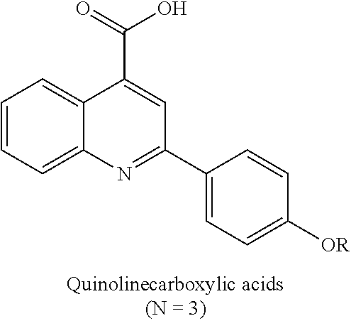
C1=CC=C2C(=C1)C(C(=O)O)=CC(C1=CC=C([OR])C=C1)=N2
